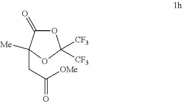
O1C(=O)C([Me])(CC(=O)[OMe])OC1([CF3])[CF3]
